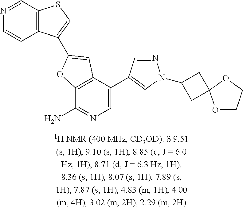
C12=C(C(C3=CN(C4CC5(C4)OCCO5)N=C3)=CN=C1N)C=C(C1=CSC3=C1C=CN=C3)O2
